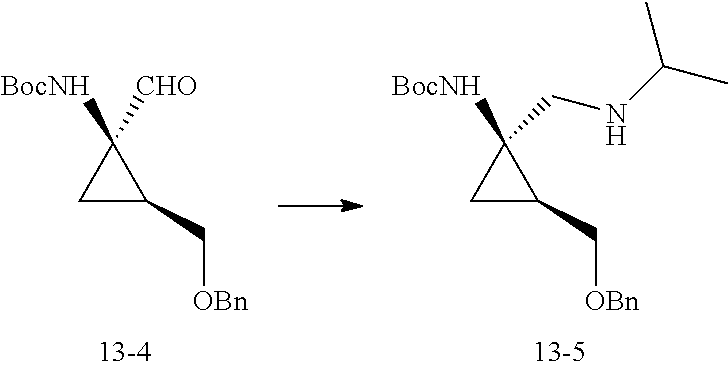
C1C(C[OBn])C1([BocNH])[CHO].C1C(C[OBn])C1([BocNH])CNC(C)C
